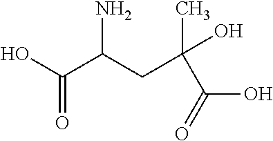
OC(C(CC(C(=O)O)(C)O)N)=O
